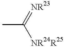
CC(=[NR23])[NR24R25]
